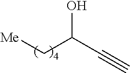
OC(C#C)C[Me]
